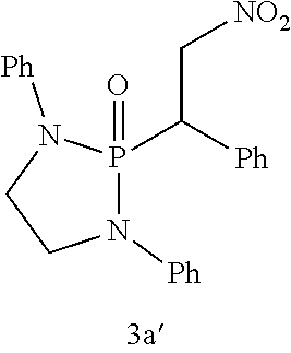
C([Ph])(C[NO2])P1(=O)N([Ph])CCN1[Ph]
